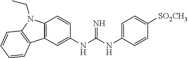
C1=C(NC(NC2=CC3=C(C=C2)N(CC)C2=C3C=CC=C2)=N)C=CC([SO2CH3])=C1
